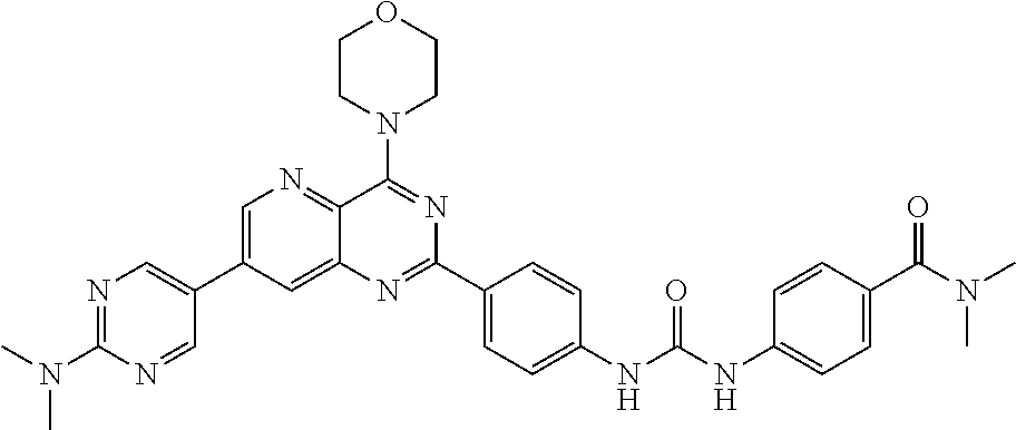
C1=C(C2=CN=C(N(C)C)N=C2)C=C2C(=N1)C(N1CCOCC1)=NC(C1=CC=C(NC(NC3=CC=C(C(N(C)C)=O)C=C3)=O)C=C1)=N2
